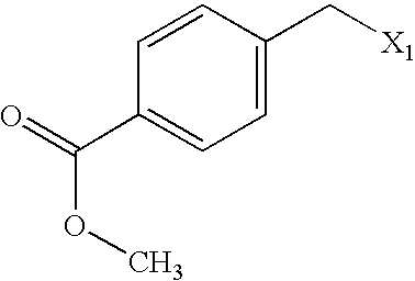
C1=CC(C[X1])=CC=C1C(=O)OC
